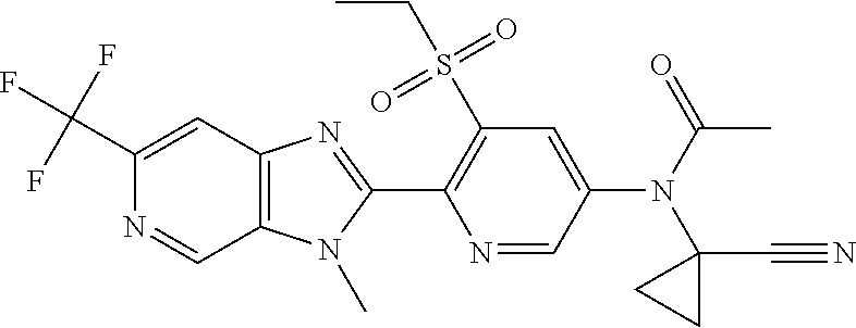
C1(C(F)(F)F)=CC2=C(C=N1)N(C)C(C1=C(S(CC)(=O)=O)C=C(N(C3(C#N)CC3)C(C)=O)C=N1)=N2
